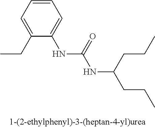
C1=CC=C(CC)C(NC(NC(CCC)CCC)=O)=C1
